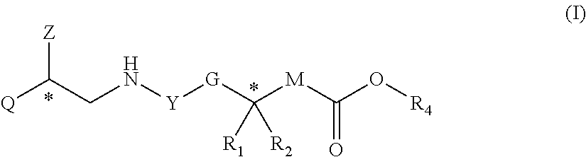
[Q]C(CN[Y][G]C([M]C(O[R4])=O)([R1])[R2])[Z]
